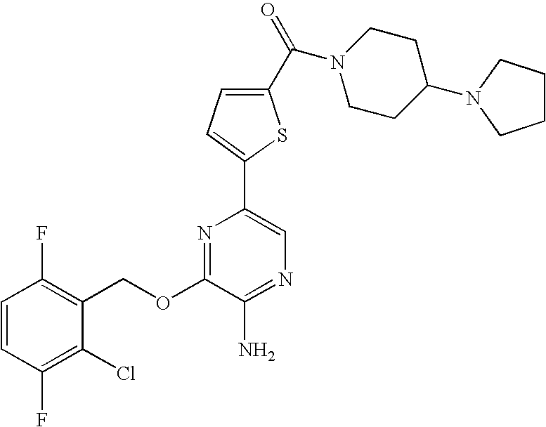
C1=CC(F)=C(COC2=NC(C3=CC=C(C(N4CCC(N5CCCC5)CC4)=O)S3)=CN=C2N)C(Cl)=C1F
